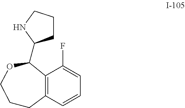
C1CCNC1C1C2=C(C=CC=C2F)CCCO1
